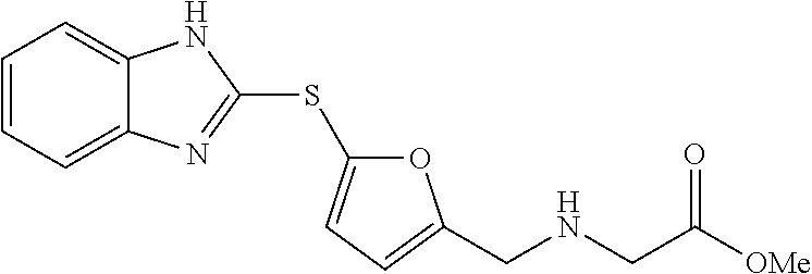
C1=CC=C2C(=C1)NC(SC1=CC=C(CNCC([OMe])=O)O1)=N2
